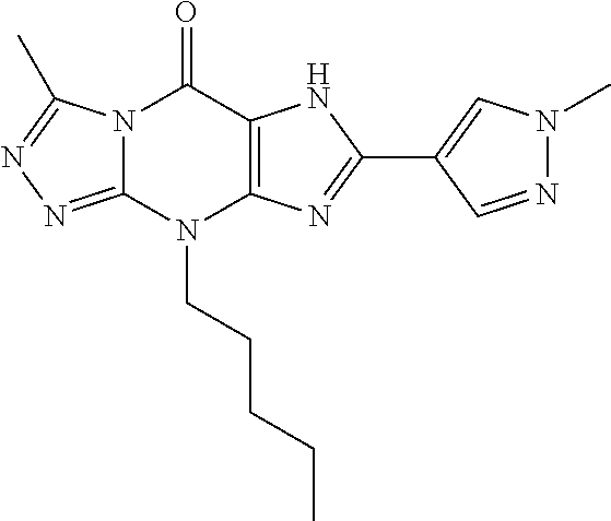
C1(C2=NC3=C(N2)C(=O)N2C(=NN=C2C)N3CCCCC)=CN(C)N=C1
